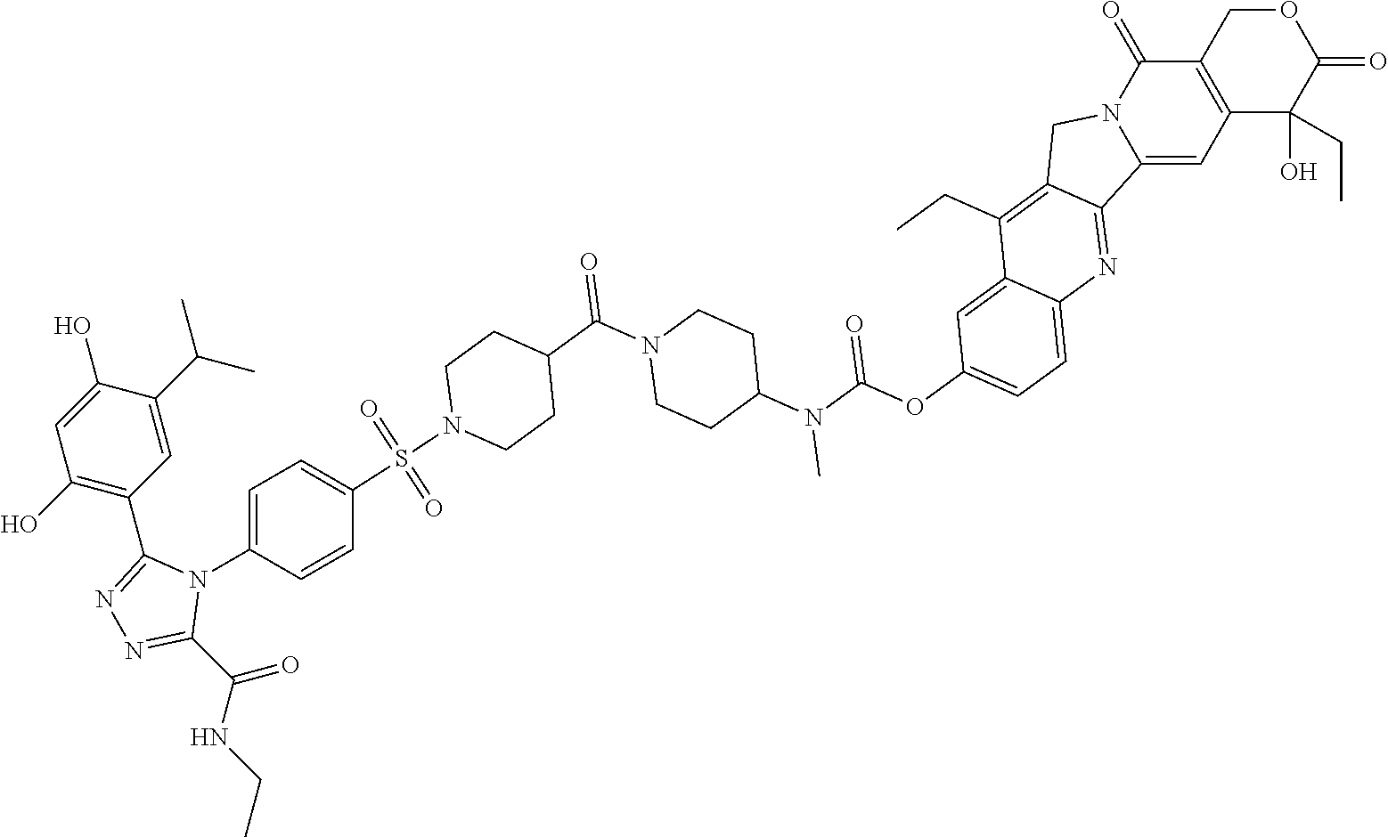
C1(=O)N2C(=CC3=C1COC(=O)C3(O)CC)C1=NC3=CC=C(OC(=O)N(C)C4CCN(C(=O)C5CCN(S(C6=CC=C(N7C(C8=C(O)C=C(O)C(C(C)C)=C8)=NN=C7C(=O)NCC)C=C6)(=O)=O)CC5)CC4)C=C3C(CC)=C1C2
